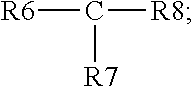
[R6]C([R8])[R7]
